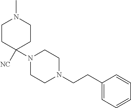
C1CC([NC])(N2CCN(CCC3=CC=CC=C3)CC2)CCN1C
